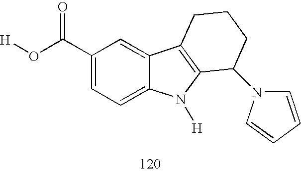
C1(C(O[H])=O)=CC=C2C(=C1)C1=C(N2[H])C(N2C=CC=C2)CCC1
